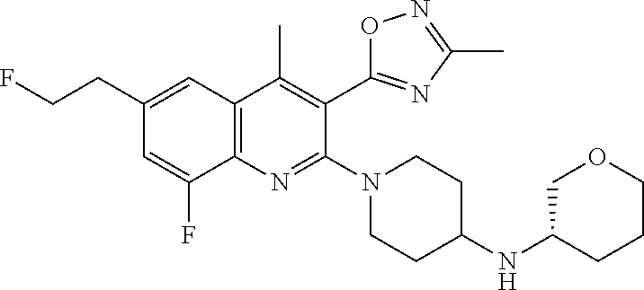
C1(CCF)=CC2=C(N=C(N3CCC(NC4COCCC4)CC3)C(C3=NC(C)=NO3)=C2C)C(F)=C1
